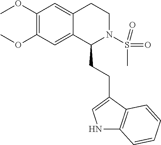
C1(OC)=C(OC)C=C2C(=C1)CCN(S(C)(=O)=O)C2CCC1=CNC2=C1C=CC=C2
